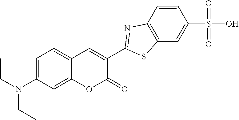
C1=C(N(CC)CC)C=C2C(=C1)C=C(C1=NC3=C(C=C(S(O)(=O)=O)C=C3)S1)C(=O)O2
